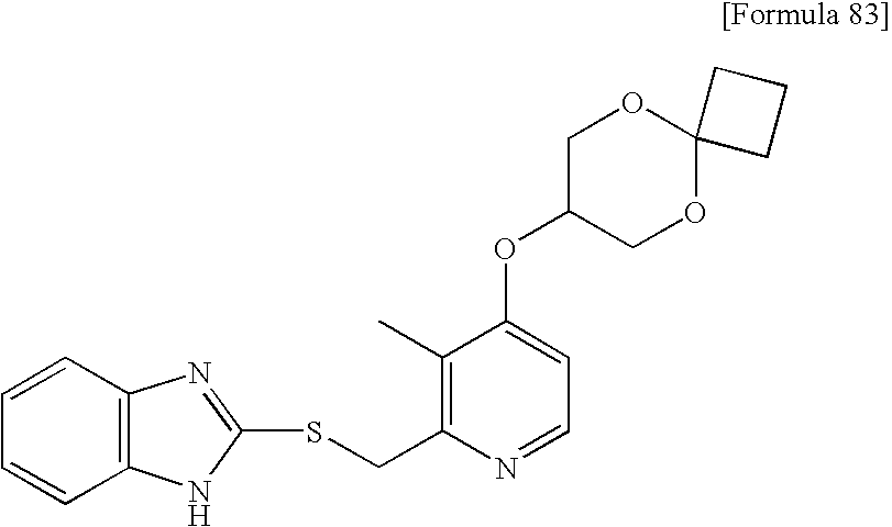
C1=CC2=C(C=C1)NC(SCC1=C(C)C(OC3COC4(OC3)CCC4)=CC=N1)=N2
